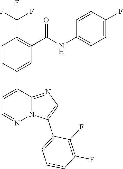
C1=CC(C2=CC=NN3C2=NC=C3C2=CC=CC(F)=C2F)=CC(C(NC2=CC=C(F)C=C2)=O)=C1C(F)(F)F
